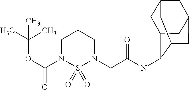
O(C(N1S(=O)(=O)N(CC(NC2C3CC4CC(CC2C4)C3)=O)CCC1)=O)C(C)(C)C
